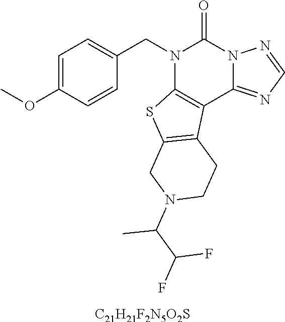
C1=C(OC)C=CC(CN2C3=C(C4=NC=NN4C2=O)C2=C(S3)CN(C(C(F)F)C)CC2)=C1.[C21H21F2N5O2S]
